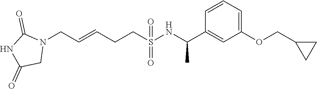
N1(CC=CCCS(=O)(=O)NC(C2=CC(OCC3CC3)=CC=C2)C)C(=O)NC(=O)C1
